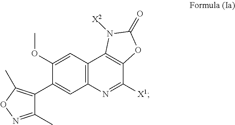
C1(C)=NOC(C)=C1C1=CC2=C(C=C1OC)C1=C(C([X1])=N2)OC(=O)N1[X2]
